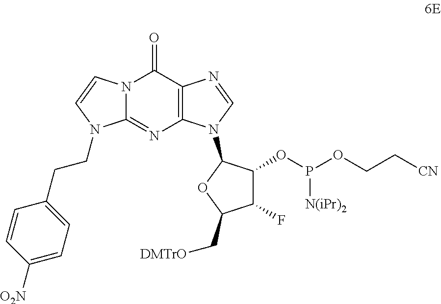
N12C(=NC3=C(C1=O)N=CN3C1C(OP(OCC[CN])[N(iPr)2])C(F)C(C[DMTrO])O1)N(CCC1=CC=C([O2N])C=C1)C=C2
